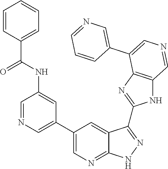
C1=NC=C(C2=CN=C3C(=C2)C(C2=NC4=C(N2)C=NC=C4C2=CN=CC=C2)=NN3)C=C1NC(C1=CC=CC=C1)=O
